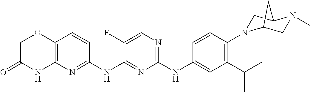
C1(NC2=CC(C(C)C)=C(N3CC4N(C)CC3C4)C=C2)=NC=C(F)C(NC2=NC3=C(C=C2)OCC(=O)N3)=N1
